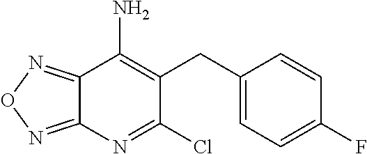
C1(CC2=C(N)C3=NON=C3N=C2Cl)=CC=C(F)C=C1
